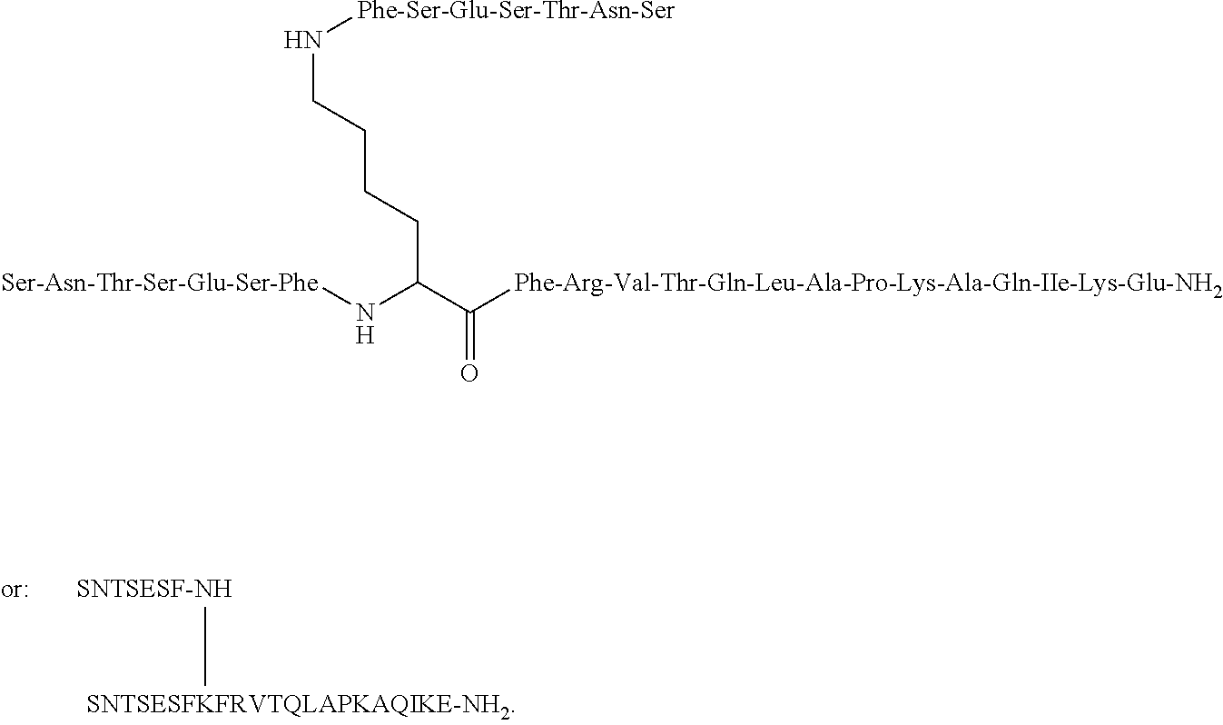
[Ser-Asn-Thr-Ser-Glu-Ser-Phe]NC(C([Phe-Arg-Val-Thr-Gln-Leu-Ala-Pro-Lys-Ala-Gln-IIe-Lys-Glu-NH2])=O)CCCCN[Phe-Ser-Glu-Ser-Thr-Asn-Ser]
